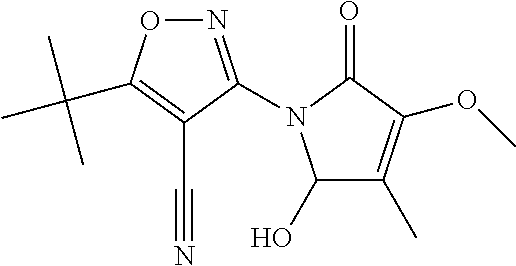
C1(O)C(C)=C(OC)C(=O)N1C1=NOC(C(C)(C)C)=C1C#N
